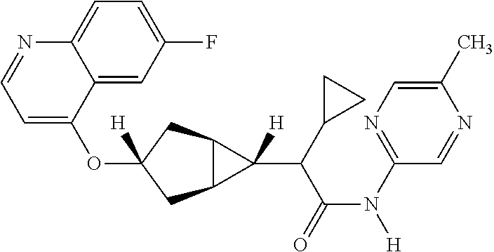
O(C1([H])CC2C(C1)C2(C(C(N([H])C1=NC=C(C)N=C1)=O)C1CC1)[H])C1=CC=NC2=CC=C(F)C=C12
